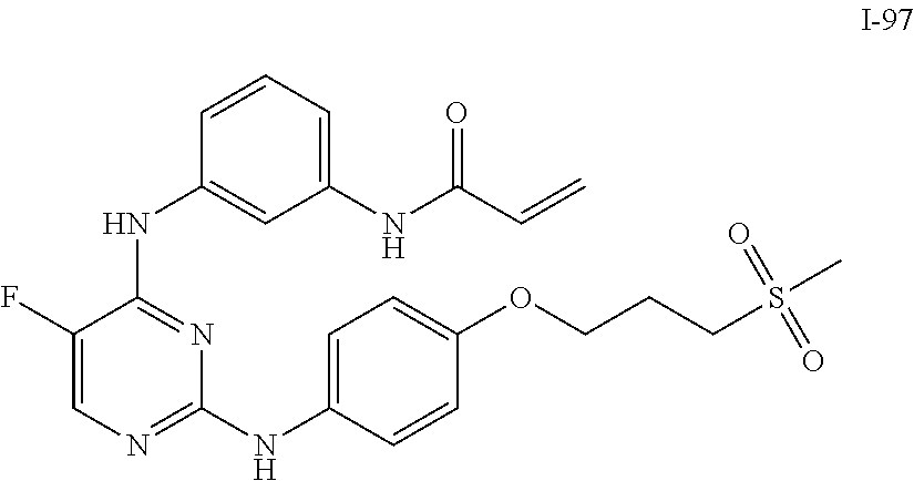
C1(F)=CN=C(NC2=CC=C(OCCCS(C)(=O)=O)C=C2)N=C1NC1=CC(NC(C=C)=O)=CC=C1
